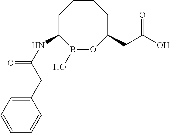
C1=CCC(NC(=O)CC2=CC=CC=C2)B(O)OC(CC(O)=O)C1
